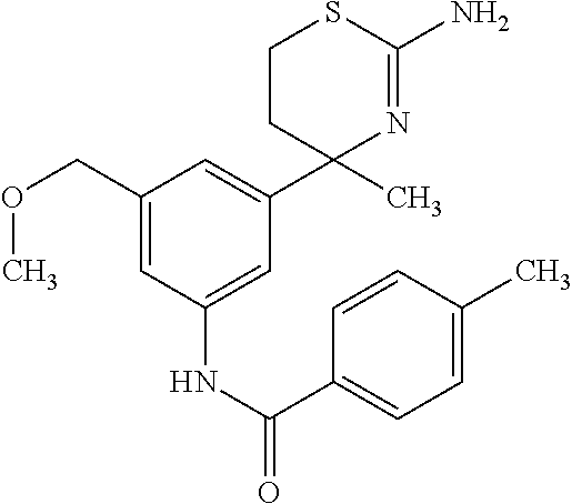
C1CC(C)(C2=CC(COC)=CC(NC(C3=CC=C(C)C=C3)=O)=C2)N=C(N)S1
